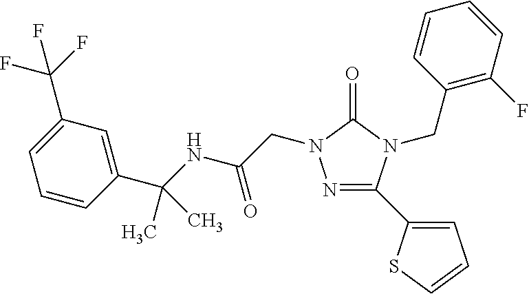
N1=C(C2=CC=CS2)N(CC2=C(F)C=CC=C2)C(=O)N1CC(=O)NC(C)(C1=CC(C(F)(F)F)=CC=C1)C
